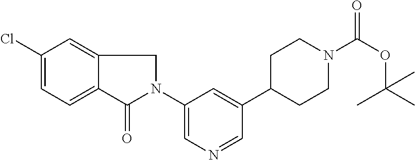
C1(N2CC3=CC(Cl)=CC=C3C2=O)=CN=CC(C2CCN(C(OC(C)(C)C)=O)CC2)=C1
